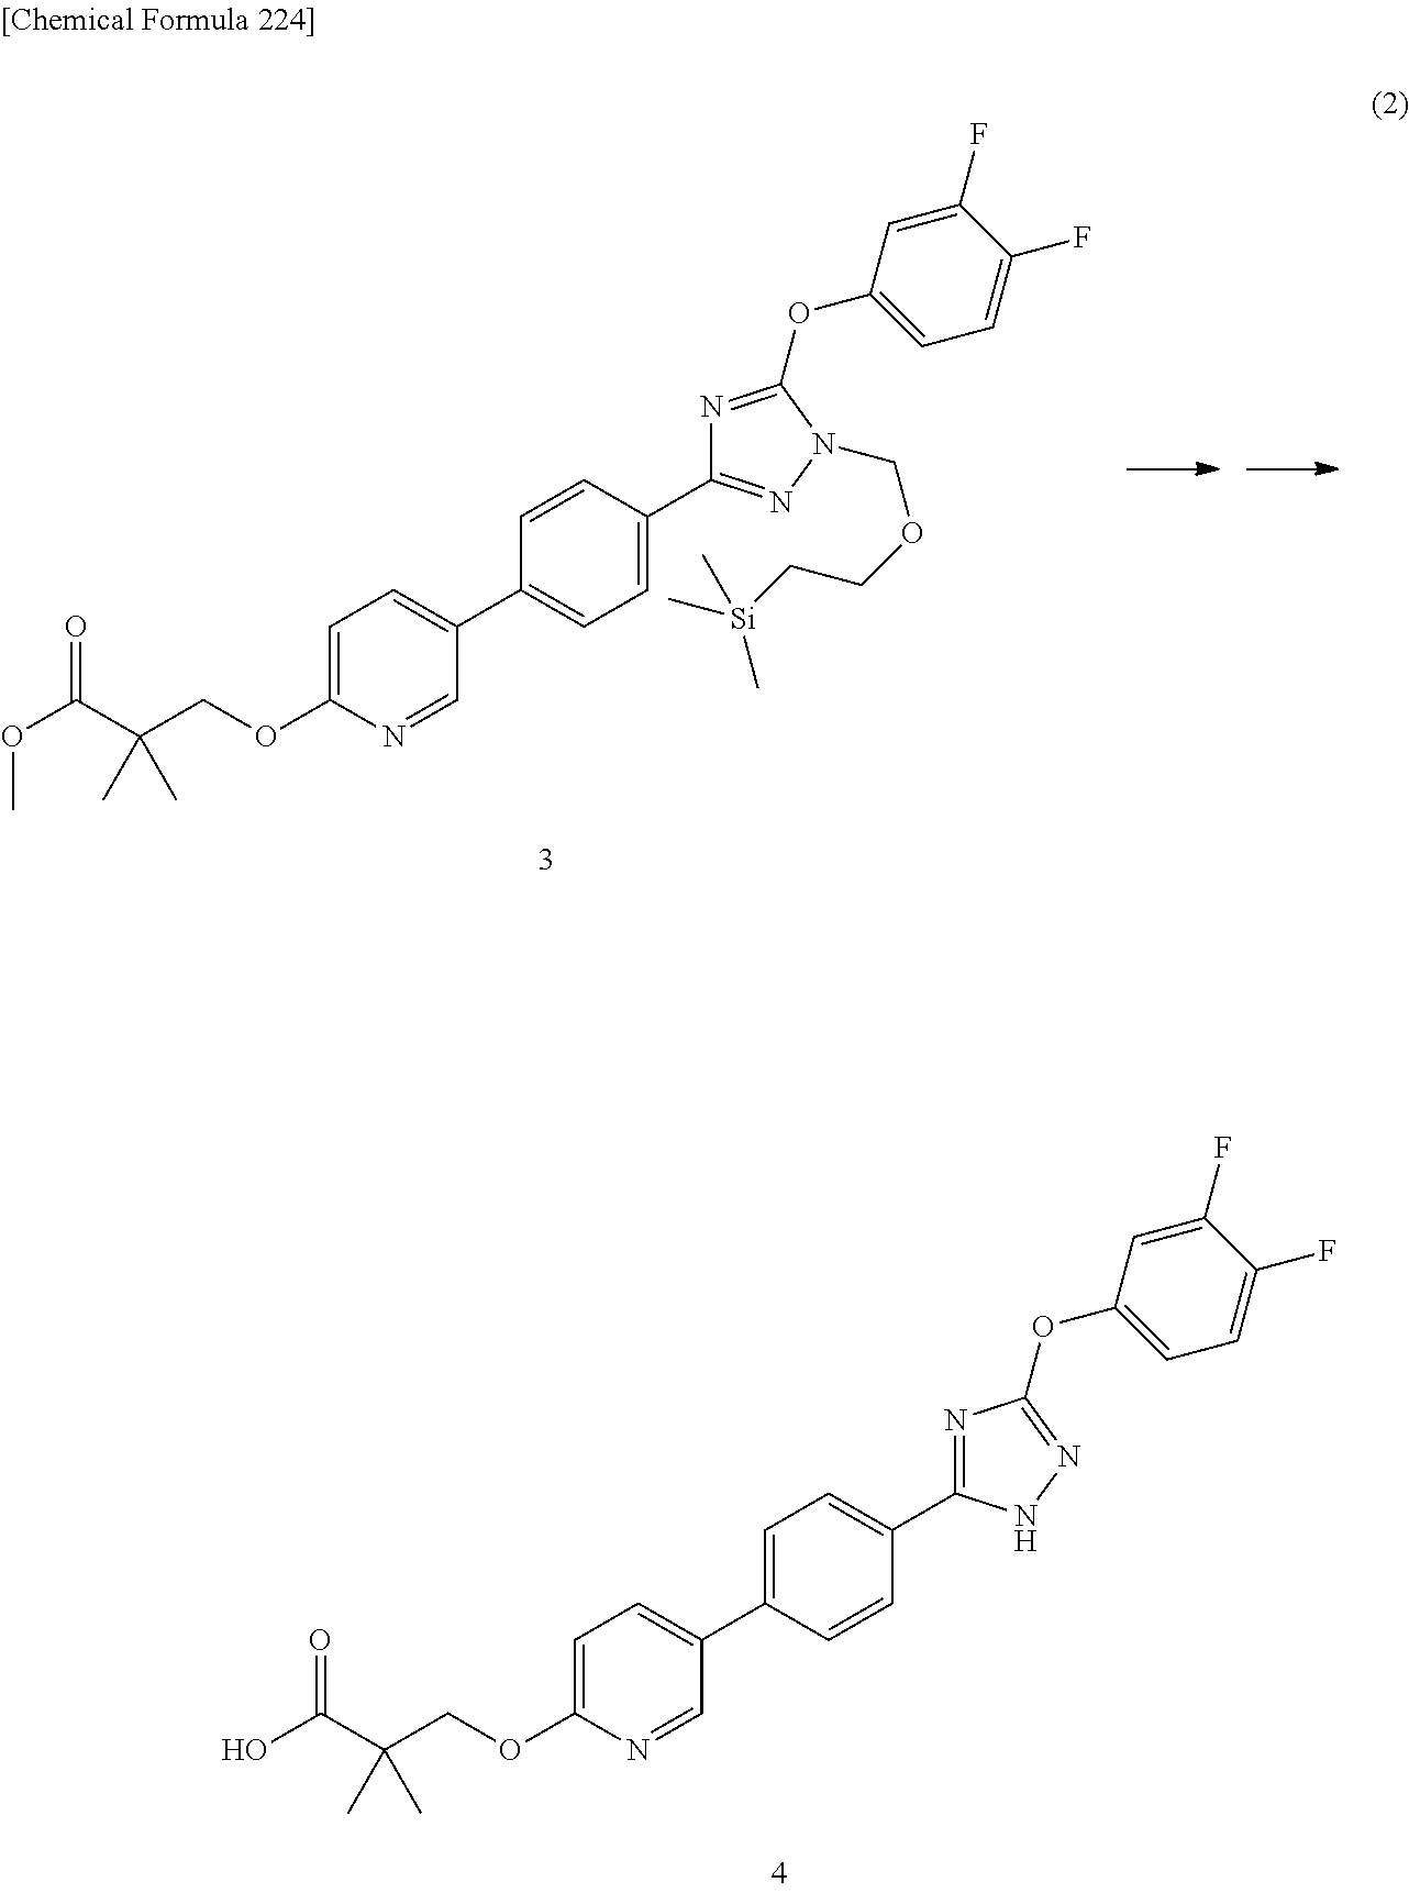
C1=C(C2=CC=C(OCC(C(O)=O)(C)C)N=C2)C=CC(C2=NC(OC3=CC=C(F)C(F)=C3)=NN2)=C1.C1=CC(C2=NN(COCC[Si](C)(C)C)C(OC3=CC=C(F)C(F)=C3)=N2)=CC=C1C1=CC=C(OCC(C(OC)=O)(C)C)N=C1
